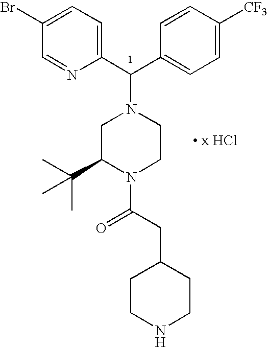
C1=C(Br)C=NC(C(C2=CC=C([CF3])C=C2)N2CC(C(C)(C)C)N(C(CC3CCNCC3)=O)CC2)=C1.[ x HCl]
